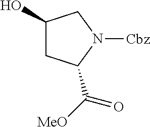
C1(O)CC(C([MeO])=O)N([Cbz])C1
